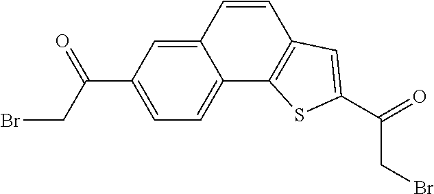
C12=CC(C(CBr)=O)=CC=C1C1=C(C=C2)C=C(C(CBr)=O)S1
